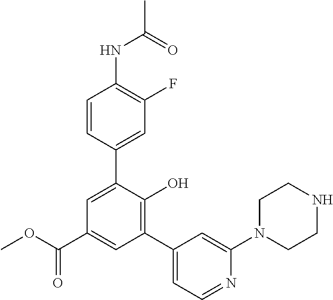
C1(NC(C)=O)=C(F)C=C(C2=CC(C(OC)=O)=CC(C3=CC=NC(N4CCNCC4)=C3)=C2O)C=C1
